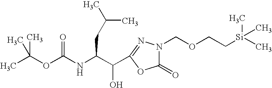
C(OC(NC(C(O)C1=NN(COCC[Si](C)(C)C)C(=O)O1)CC(C)C)=O)(C)(C)C
